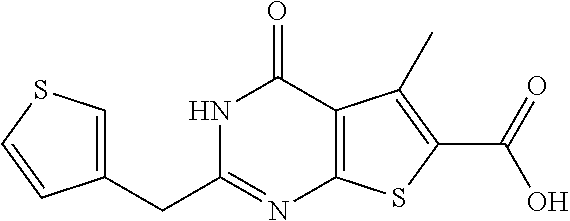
N1C(=O)C2=C(N=C1CC1=CSC=C1)SC(C(O)=O)=C2C
